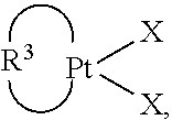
[Pt]([X])[X].[R3]
